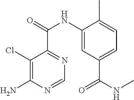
C1(Cl)=C(N)N=CN=C1C(=O)NC1=CC(C(NC)=O)=CC=C1C
